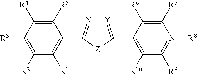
C1([R2])=C([R3])C([R4])=C([R5])C(C2=[X][Y]=C(C3=C([R10])C([R9])=N([R8])C([R7])=C3[R6])[Z]2)=C1[R1]
